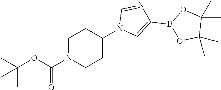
C1N(C(OC(C)(C)C)=O)CCC(N2C=C(B3OC(C)(C)C(C)(C)O3)N=C2)C1
